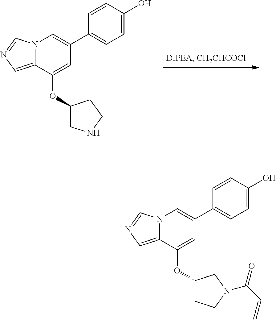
N12C(=CN=C1)C(OC1CNCC1)=CC(C1=CC=C(O)C=C1)=C2.N12C(=CN=C1)C(OC1CCN(C(C=C)=O)C1)=CC(C1=CC=C(O)C=C1)=C2
